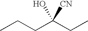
CCCC(CC)(O)[CN]
